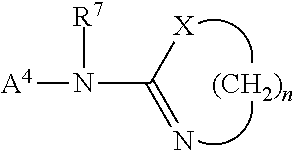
[A4]N(C(=N)[X])[R7].[(CH2)n]
